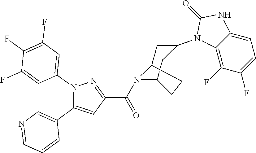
N1(C2=CC(F)=C(F)C(F)=C2)C(C2=CN=CC=C2)=CC(C(N2C3CC(N4C5=C(F)C(F)=CC=C5NC4=O)CC2CC3)=O)=N1
